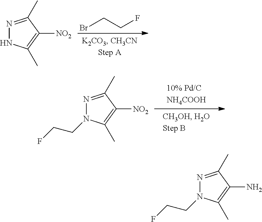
BrCCF.N1=C(C)C([NO2])=C(C)N1.N1=C(C)C([NO2])=C(C)N1CCF.N1=C(C)C(N)=C(C)N1CCF
